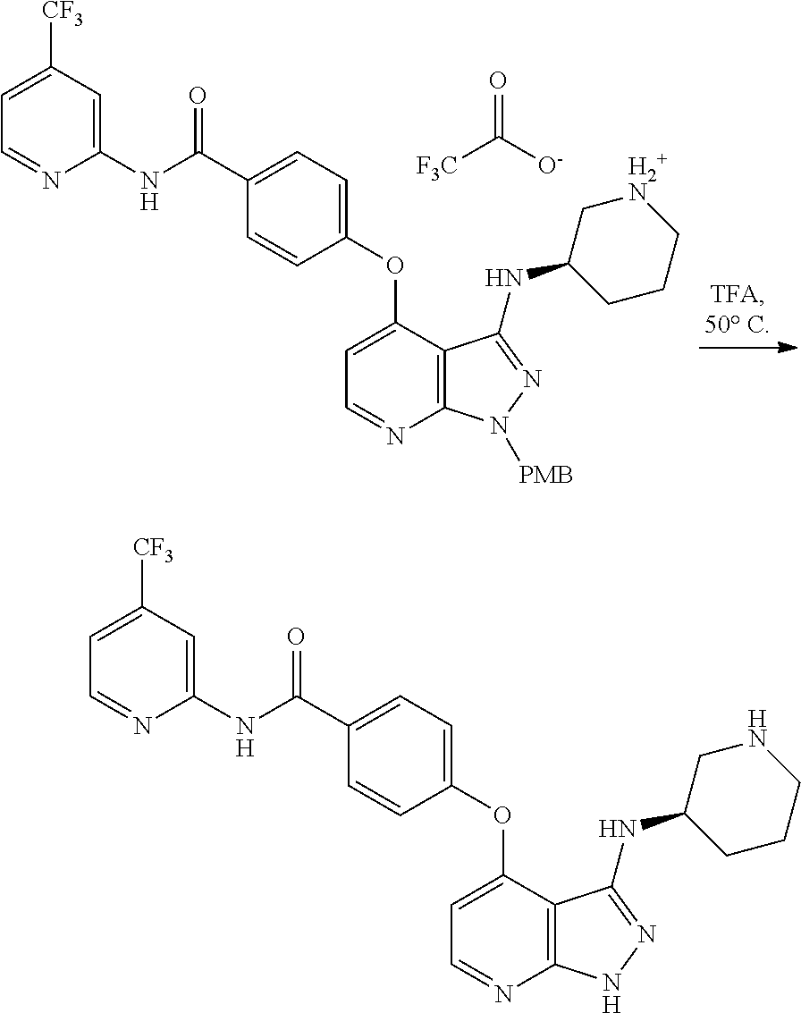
C1(NC(C2=CC=C(OC3=CC=NC4=C3C(NC3CCC[H2+N]C3)=NN4[PMB])C=C2)=O)=CC([CF3])=CC=N1.[F3C]C([O-])=O.C1(NC(C2=CC=C(OC3=CC=NC4=C3C(NC3CCCNC3)=NN4)C=C2)=O)=CC([CF3])=CC=N1
